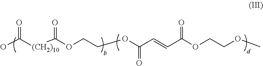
OC([(CH2)10]C(OCCOC(=O)C=CC(OCCOC)=O)=O)=O
